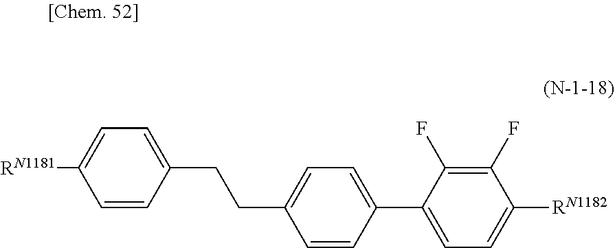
[RN1181]C1=CC=C(CCC2=CC=C(C3=CC=C([RN1182])C(F)=C3F)C=C2)C=C1
